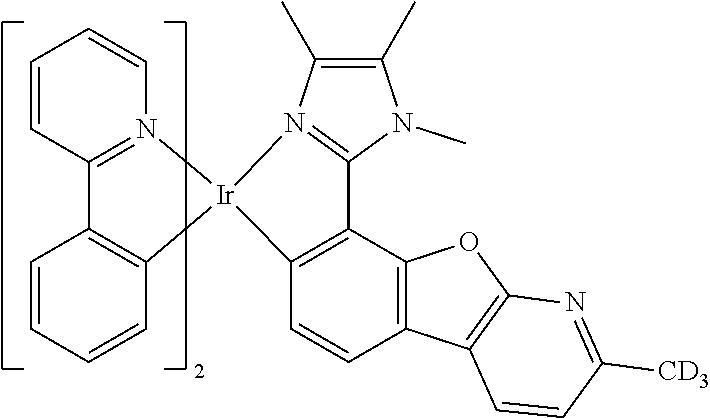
C1=CC2=N(C=C1)[Ir]1(C3=C2C=CC=C3)C2=C(C3=C(C=C2)C2=C(O3)N=C([CD3])C=C2)C2=N1C(C)=C(C)N2C
